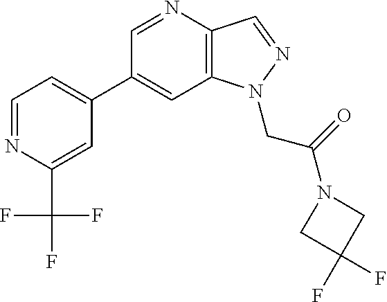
C1(C2=CC=NC(C(F)(F)F)=C2)=CC2=C(C=NN2CC(=O)N2CC(F)(F)C2)N=C1
